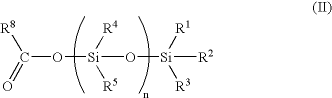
[R8]C(=O)O[Si]([R5])([R4])O[Si]([R1])([R3])[R2]
